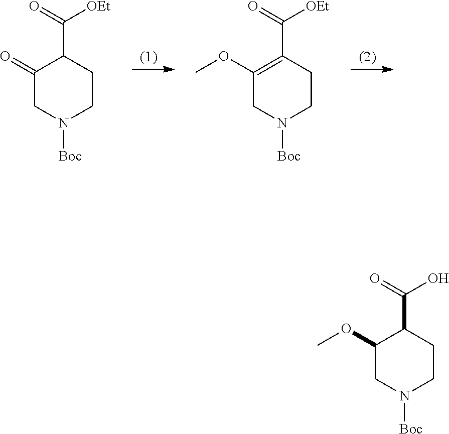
C1(=O)CN([Boc])CCC1C([OEt])=O.C1(OC)=C(C([OEt])=O)CCN([Boc])C1.C1(OC)CN([Boc])CCC1C(O)=O
